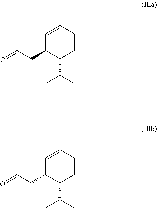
C1=C(C)CCC(C(C)C)C1CC=O.C1=C(C)CCC(C(C)C)C1CC=O
